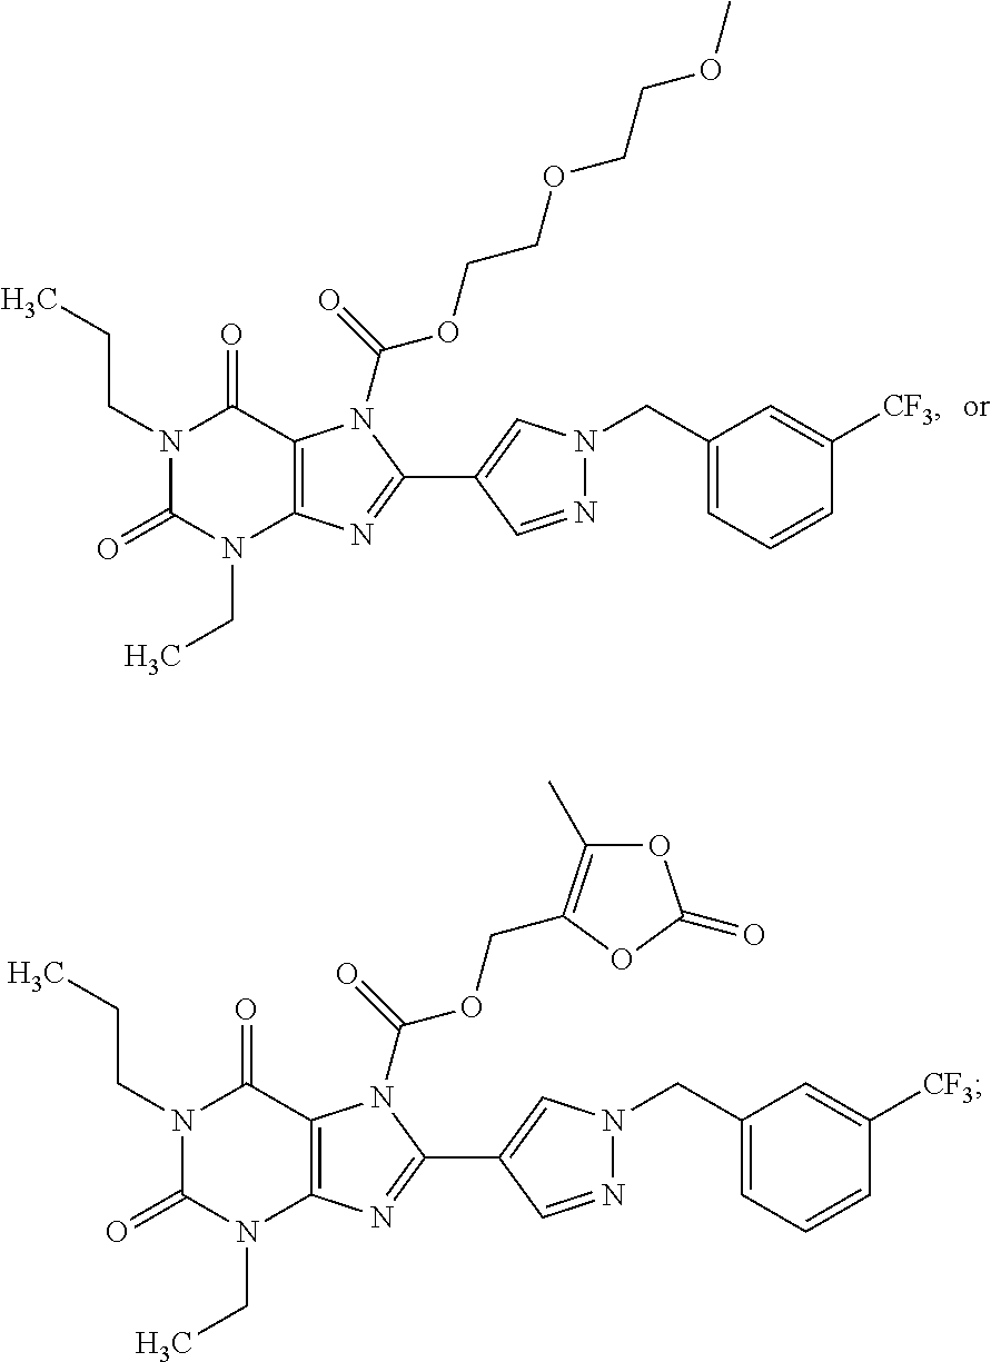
N1(CCC)C(=O)N(CC)C2=C(C1=O)N(C(=O)OCCOCCOC)C(C1=CN(CC3=CC=CC([CF3])=C3)N=C1)=N2.N1(CCC)C(=O)N(CC)C2=C(C1=O)N(C(=O)OCC1=C(C)OC(=O)O1)C(C1=CN(CC3=CC=CC([CF3])=C3)N=C1)=N2
